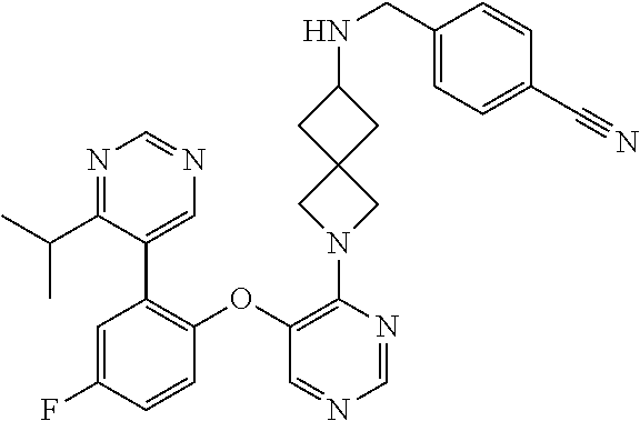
C1(OC2=C(C3=CN=CN=C3C(C)C)C=C(F)C=C2)=C(N2CC3(C2)CC(NCC2=CC=C(C#N)C=C2)C3)N=CN=C1
